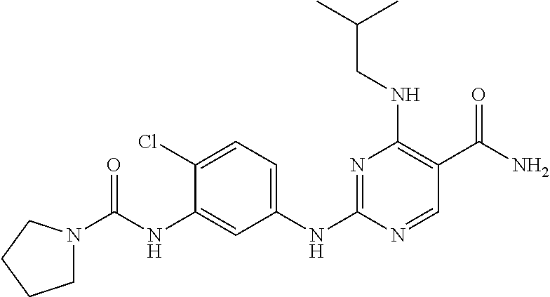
C1(Cl)=CC=C(NC2=NC(NCC(C)C)=C(C(N)=O)C=N2)C=C1NC(=O)N1CCCC1
